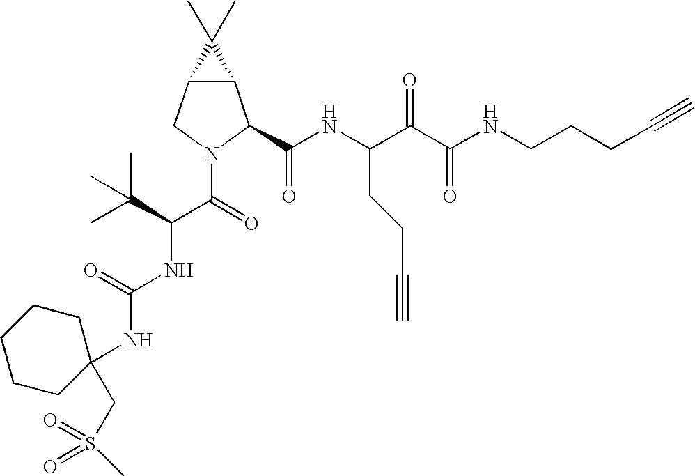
C12C(CN(C(C(NC(=O)NC3(CS(=O)(=O)C)CCCCC3)C(C)(C)C)=O)C1C(NC(C(C(NCCCC#C)=O)=O)CCC#C)=O)C2(C)C
